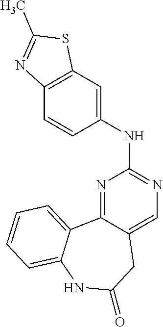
N1=C2C(=CN=C1NC1=CC3=C(C=C1)N=C(C)S3)CC(=O)NC1=CC=CC=C21
